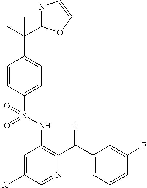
C1=CC(S(NC2=C(C(C3=CC=CC(F)=C3)=O)N=CC(Cl)=C2)(=O)=O)=CC=C1C(C)(C)C1=NC=CO1
